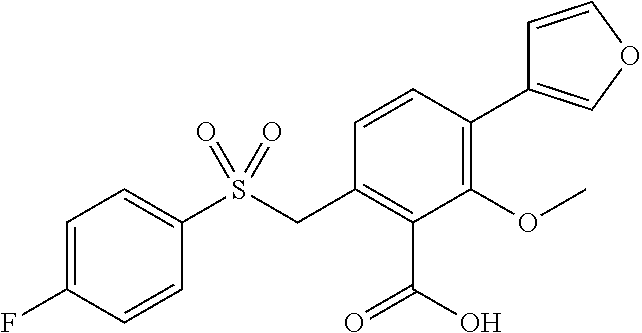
C1=COC=C1C1=C(OC)C(C(O)=O)=C(CS(C2=CC=C(F)C=C2)(=O)=O)C=C1
